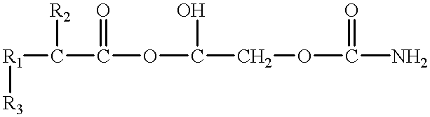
[R1](C(C(OC(COC(N)=O)O)=O)[R2])[R3]
